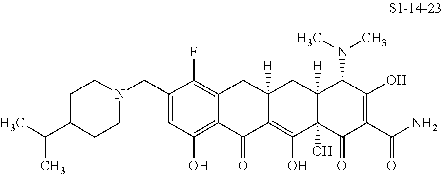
N1(CC2=CC(O)=C3C(=C2F)CC2([H])C(=C(O)C4(O)C([H])(C2)C(N(C)C)C(O)=C(C(=O)N)C4=O)C3=O)CCC(C(C)C)CC1
